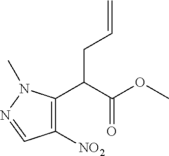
C1([NO2])=C(C(C(OC)=O)CC=C)N(C)N=C1
